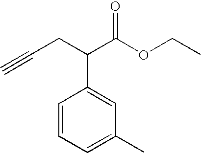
C1=CC=C(C)C=C1C(CC#C)C(OCC)=O
